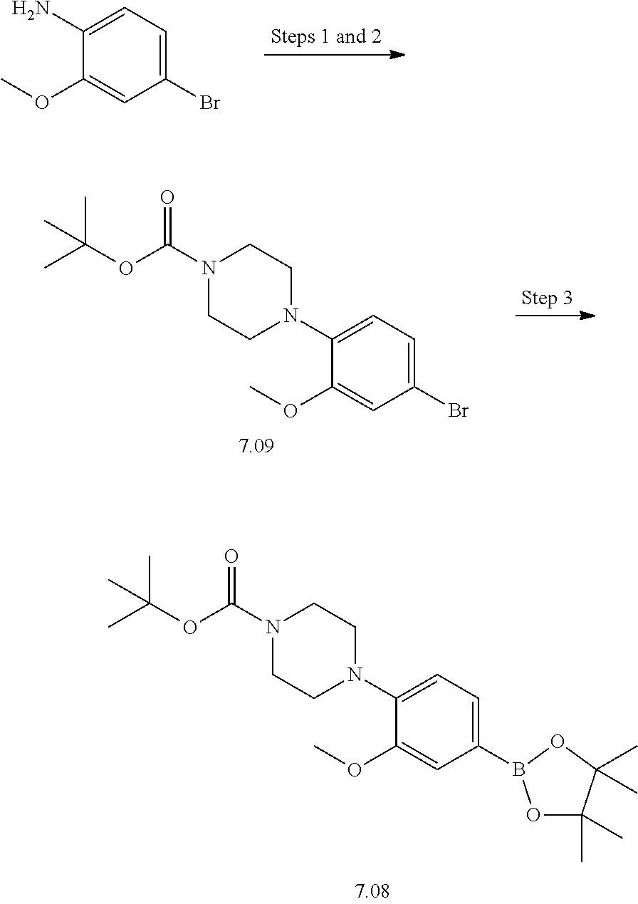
C1(N)=CC=C(Br)C=C1OC.C1(N2CCN(C(OC(C)(C)C)=O)CC2)=CC=C(B2OC(C)(C)C(C)(C)O2)C=C1OC.C1(N2CCN(C(OC(C)(C)C)=O)CC2)=CC=C(Br)C=C1OC
